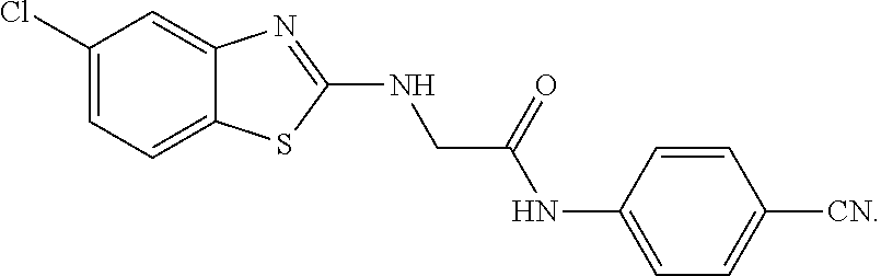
C1(Cl)=CC=C2C(=C1)N=C(NCC(NC1=CC=C([CN])C=C1)=O)S2
